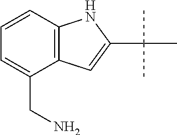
C1=CC2=C(C(CN)=C1)C=C(C(C)(C)C)N2
